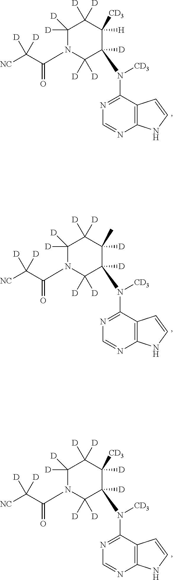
C12=C(C(N([CD3])C3([D])C([D])([D])N(C(C([NC])([D])[D])=O)C([D])([D])C([D])([D])C3([H])[CD3])=NC=N1)C=CN2.C12=C(C(N([CD3])C3([D])C([D])([D])N(C(C([NC])([D])[D])=O)C([D])([D])C([D])([D])C3([D])C)=NC=N1)C=CN2.C12=C(C(N([CD3])C3([D])C([D])([D])N(C(C([NC])([D])[D])=O)C([D])([D])C([D])([D])C3([D])[CD3])=NC=N1)C=CN2
